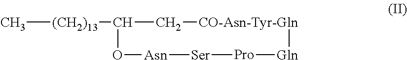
C[(CH2)13]C(C[CO-Asn-Tyr-Gln])O[Asn][Ser][Pro][Gln]
